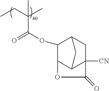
CCC(C)(C)C(OC1C2C3C([CN])(CC1C3)C(=O)O2)=O
